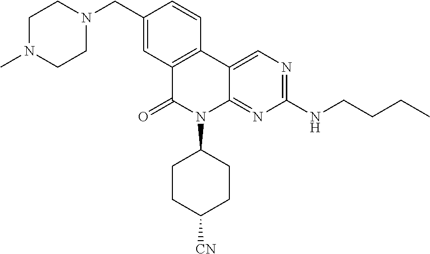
C12=C(C3=CN=C(NCCCC)N=C3N(C3CCC([CN])CC3)C1=O)C=CC(CN1CCN(C)CC1)=C2
